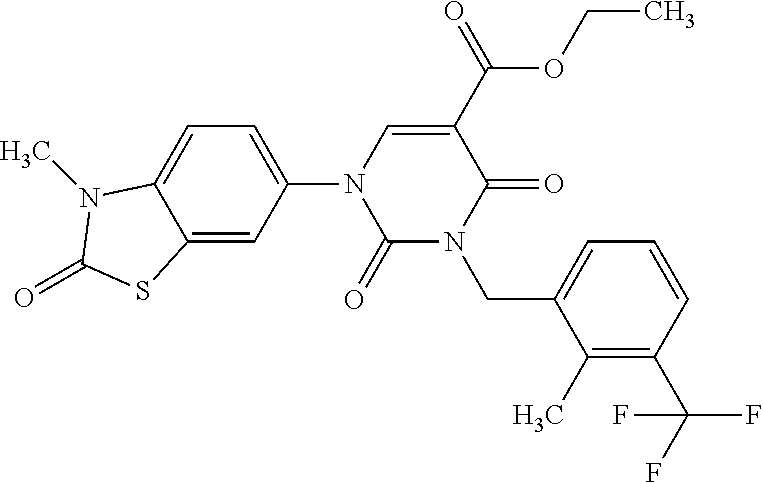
C12=CC(N3C(=O)N(CC4=CC=CC(C(F)(F)F)=C4C)C(=O)C(C(OCC)=O)=C3)=CC=C1N(C)C(=O)S2
